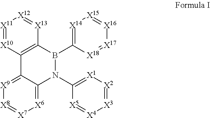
[X11]1=[X10]C2=C([X13]=[X12]1)B(C1=[X14][X15]=[X16][X17]=[X18]1)N(C1=[X1][X2]=[X3][X4]=[X5]1)C1=[X6][X7]=[X8][X9]=C21
